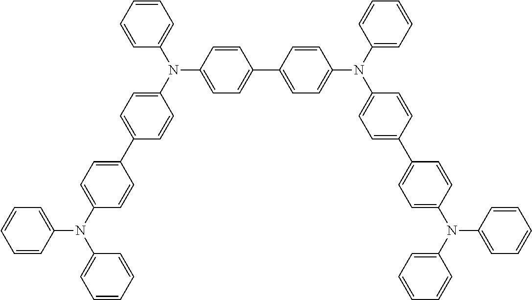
C1=CC(C2=CC=C(N(C3=CC=C(C4=CC=C(N(C5=CC=CC=C5)C5=CC=CC=C5)C=C4)C=C3)C3=CC=CC=C3)C=C2)=CC=C1N(C1=CC=CC=C1)C1=CC=C(C2=CC=C(N(C3=CC=CC=C3)C3=CC=CC=C3)C=C2)C=C1
